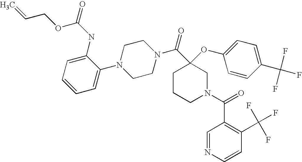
C1=CC=C(NC(OCC=C)=O)C(N2CCN(C(C3(OC4=CC=C(C(F)(F)F)C=C4)CCCN(C(=O)C4=C(C(F)(F)F)C=CN=C4)C3)=O)CC2)=C1
